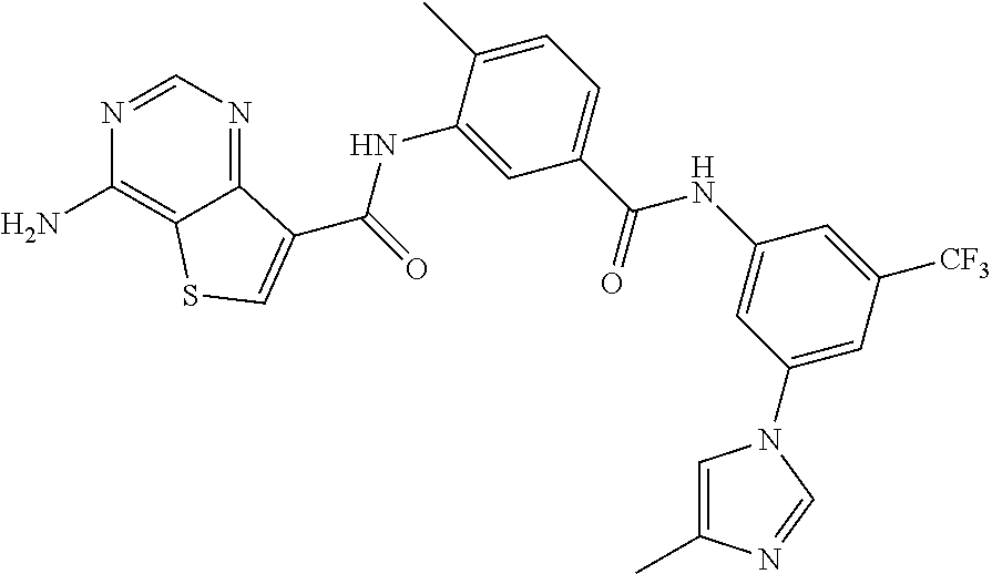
C1=NC(N)=C2C(=N1)C(C(NC1=CC(C(NC3=CC(N4C=C(C)N=C4)=CC([CF3])=C3)=O)=CC=C1C)=O)=CS2
